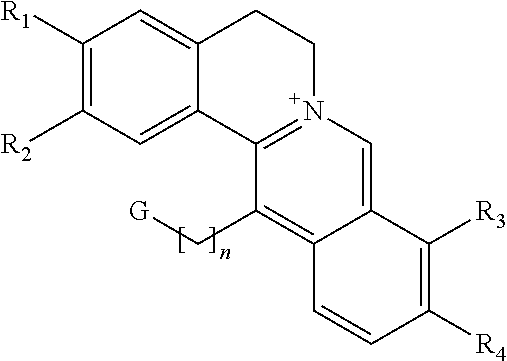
C1([R1])=C([R2])C=C2C(=C1)CCN1=C2C(C[G])=C2C(=C1)C([R3])=C([R4])C=C2
